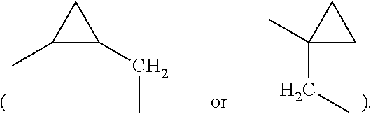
C1(C)C(CC)C1.C1(C)(CC)CC1
